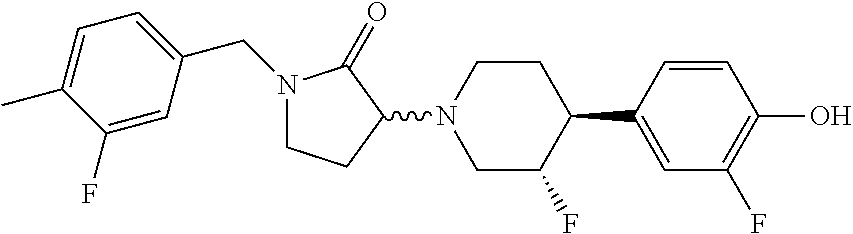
C1=C(C2CCN(C3C(=O)N(CC4=CC=C(C)C(F)=C4)CC3)CC2F)C=CC(O)=C1F
